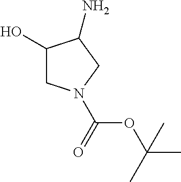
C(OC(C)(C)C)(=O)N1CC(O)C(N)C1
